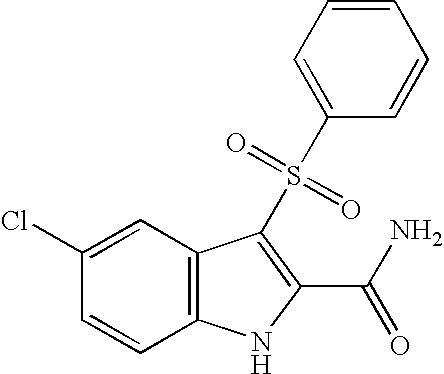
C1=CC2=C(C=C1Cl)C(S(C1=CC=CC=C1)(=O)=O)=C(C(N)=O)N2
